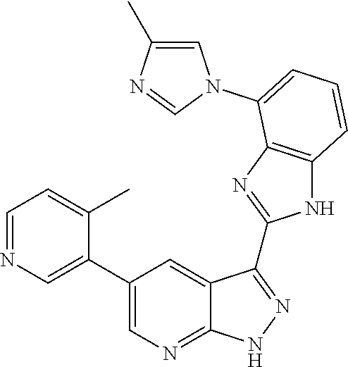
C1=C(C)N=CN1C1=CC=CC2=C1N=C(C1=NNC3=NC=C(C4=CN=CC=C4C)C=C31)N2
